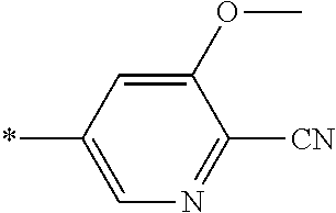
C1(OC)=CC(*)=CN=C1[CN]
